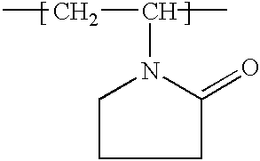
C1CCC(=O)N1C(C)CC
